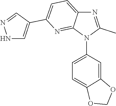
C1=C2C(=NC(C3=CNN=C3)=C1)N(C1=CC=C3C(=C1)OCO3)C(C)=N2
